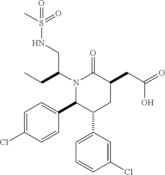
N1(C(CC)CNS(=O)(C)=O)C(C2=CC=C(Cl)C=C2)C(C2=CC=CC(Cl)=C2)CC(CC(=O)O)C1=O
